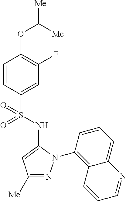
C1=CC(S(=O)(NC2=CC([Me])=NN2C2=C3C(=CC=C2)N=CC=C3)=O)=CC(F)=C1OC([Me])[Me]
